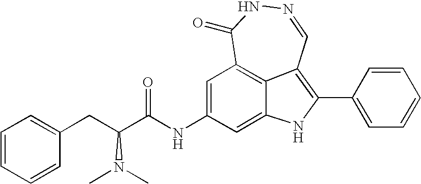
N1=CC2=C(C3=CC=CC=C3)NC3=CC(NC(C(N(C)C)CC4=CC=CC=C4)=O)=CC(=C23)C(=O)N1
